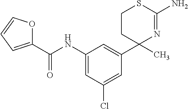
C1=C(Cl)C=C(NC(C2=CC=CO2)=O)C=C1C1(C)CCSC(N)=N1
